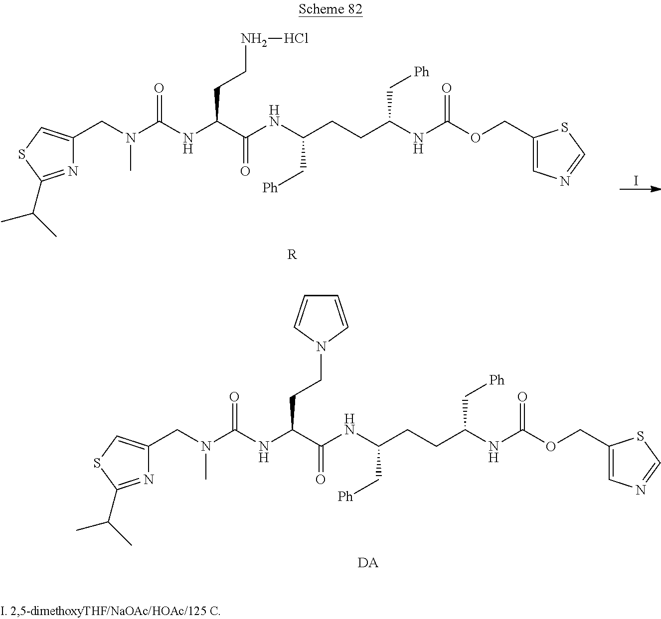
N(C(NC(C(NC(CCC(NC(OCC1=CN=CS1)=O)C[Ph])C[Ph])=O)CCNCl)=O)(CC1=CSC(C(C)C)=N1)C.[R].I.N(C(NC(C(NC(CCC(NC(OCC1=CN=CS1)=O)C[Ph])C[Ph])=O)CCN1C=CC=C1)=O)(CC1=CSC(C(C)C)=N1)C.[DA]
